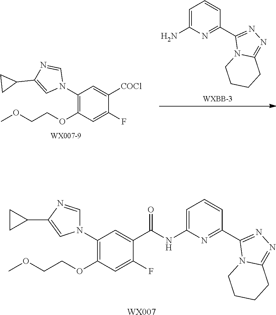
COCCOC1=C(N2C=NC(C3CC3)=C2)C=C([COCl])C(F)=C1.C1=C(N)N=C(C2=NN=C3N2CCCC3)C=C1.C1(N2C=NC(C3CC3)=C2)=C(OCCOC)C=C(F)C(C(NC2=CC=CC(C3=NN=C4N3CCCC4)=N2)=O)=C1.[WX007]
